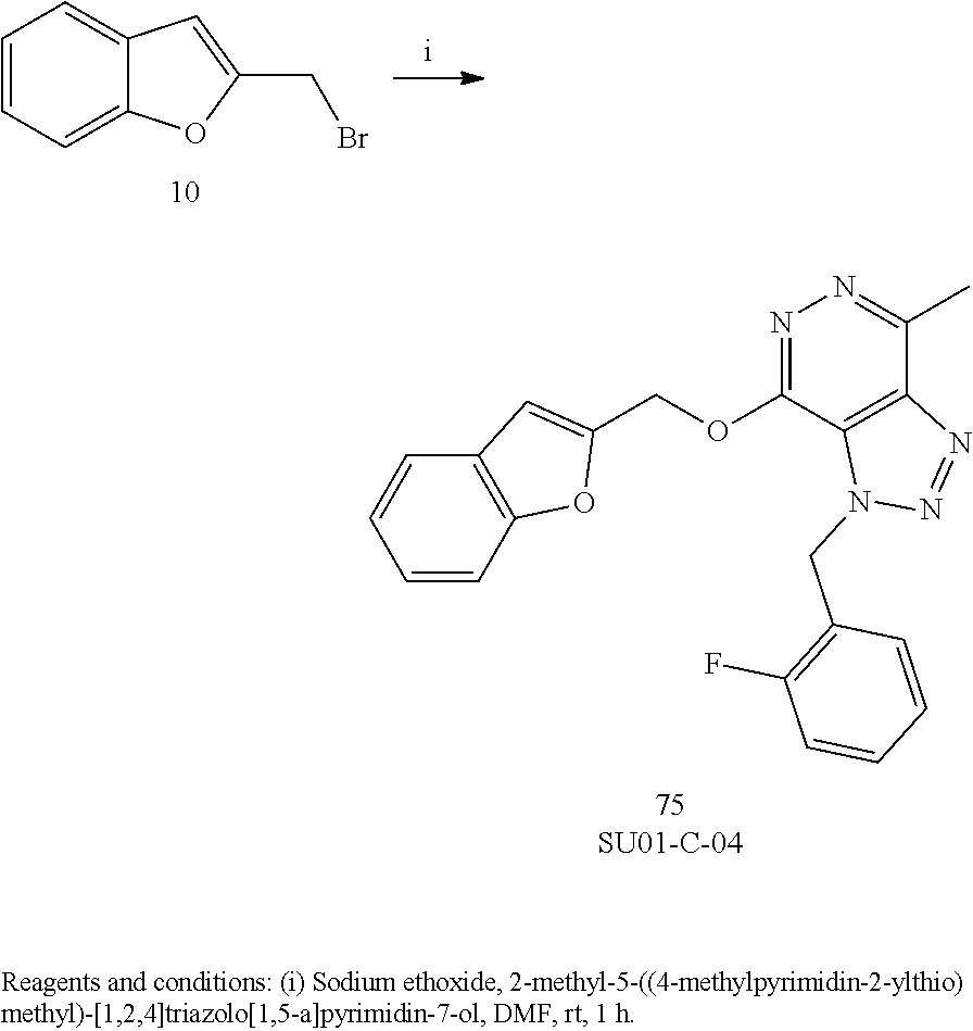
C1=CC=C2C(=C1)C=C(CBr)O2.C12=C(C=CC=C1)OC(COC1=NN=C(C)C3=C1N(CC1=C(F)C=CC=C1)N=N3)=C2
